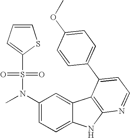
C1(N(C)S(=O)(=O)C2=CC=CS2)=CC=C2C(=C1)C1=C(N2)N=CC=C1C1=CC=C(OC)C=C1
